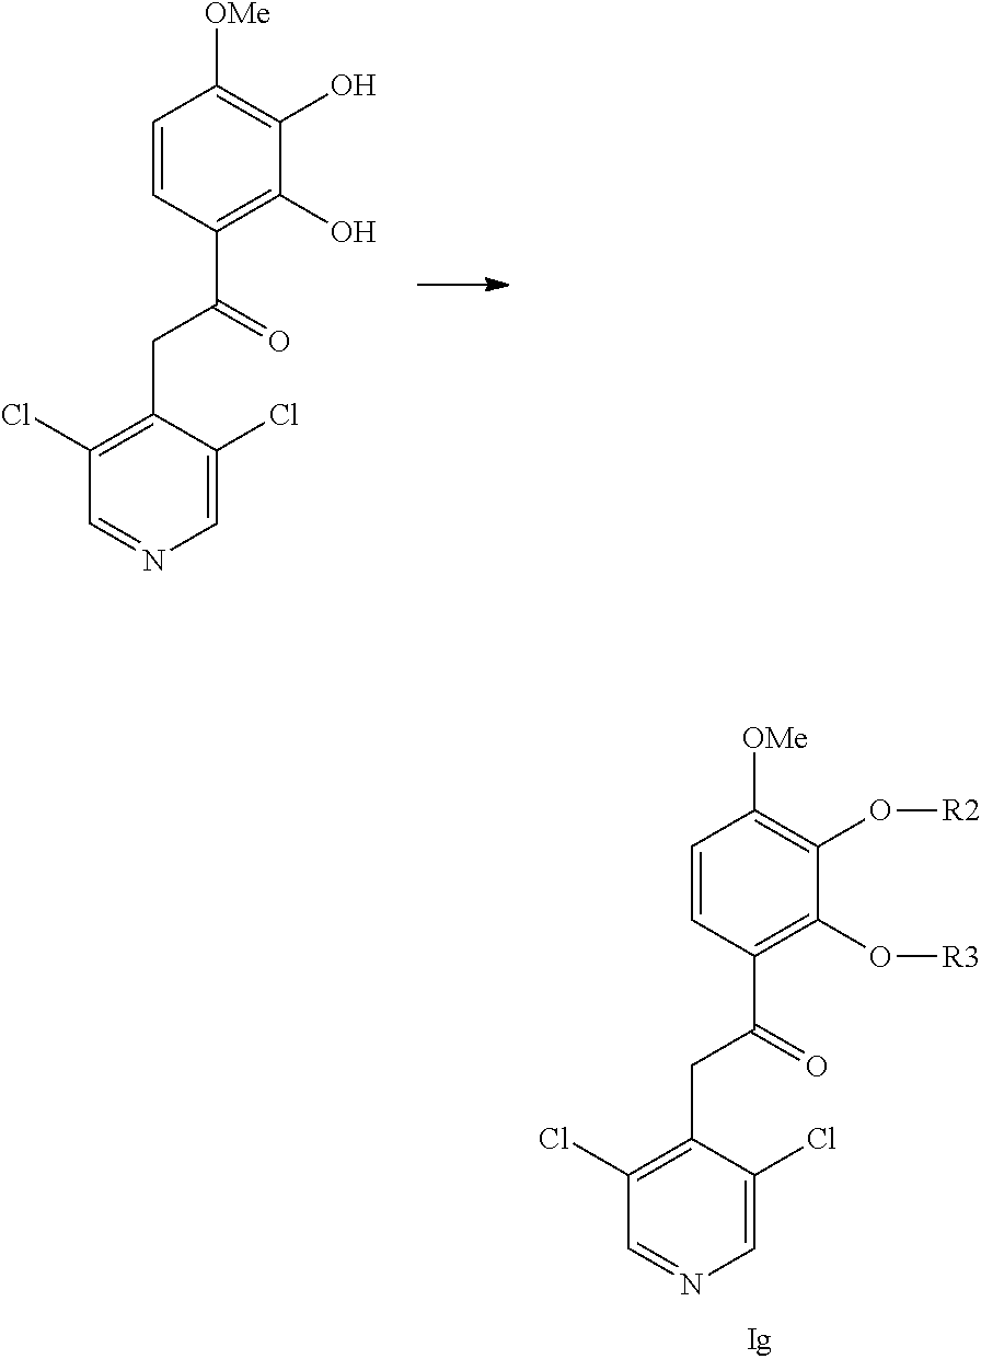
C1=CC(C(=O)CC2=C(Cl)C=NC=C2Cl)=C(O[R3])C(O[R2])=C1[OMe].C1=CC(C(=O)CC2=C(Cl)C=NC=C2Cl)=C(O)C(O)=C1[OMe]
